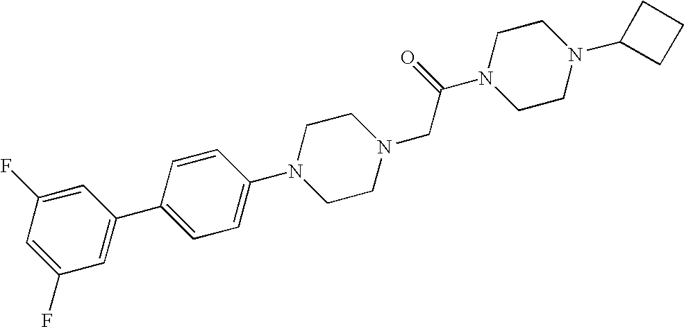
C1(F)=CC(F)=CC(C2=CC=C(N3CCN(CC(N4CCN(C5CCC5)CC4)=O)CC3)C=C2)=C1
